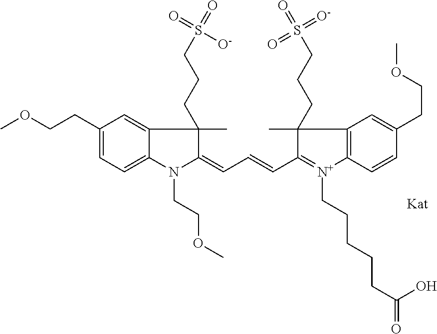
C1(CCOC)=CC=C2C(=C1)C(C)(CCCS(=O)([O-])=O)C(=CC=CC1=[N+](CCCCCC(=O)O)C3=C(C=C(CCOC)C=C3)C1(C)CCCS(=O)(=O)=[O-])N2CCOC
